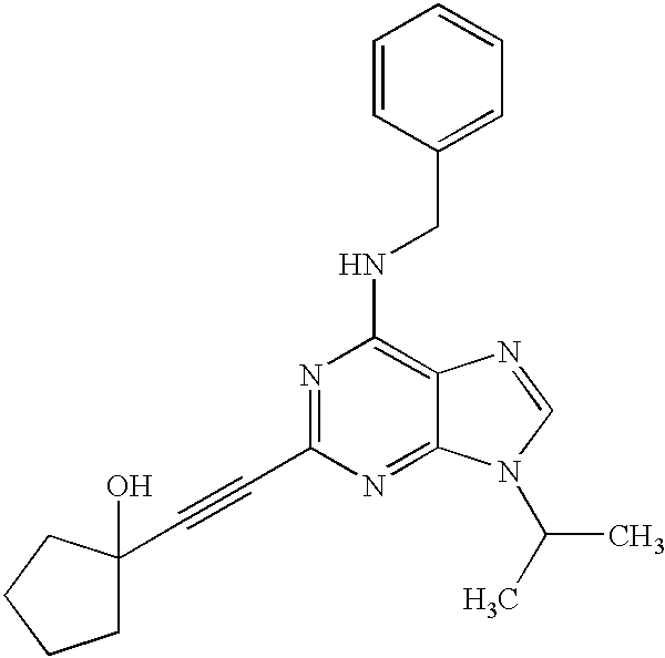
N1=C(C#CC2(O)CCCC2)N=C2C(=C1NCC1=CC=CC=C1)N=CN2C(C)C
